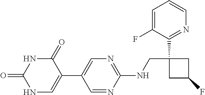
C1(C2=CN=C(NCC3(C4=NC=CC=C4F)CC(F)C3)N=C2)=CNC(=O)NC1=O
